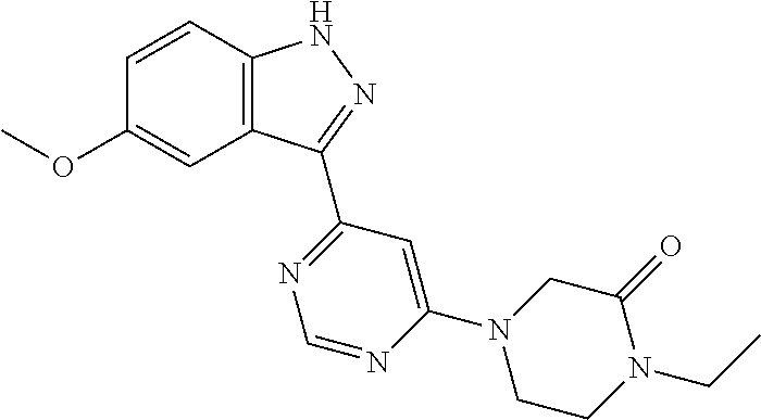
O(C1=CC2=C(C=C1)NN=C2C1=NC=NC(N2CCN(CC)C(=O)C2)=C1)C
